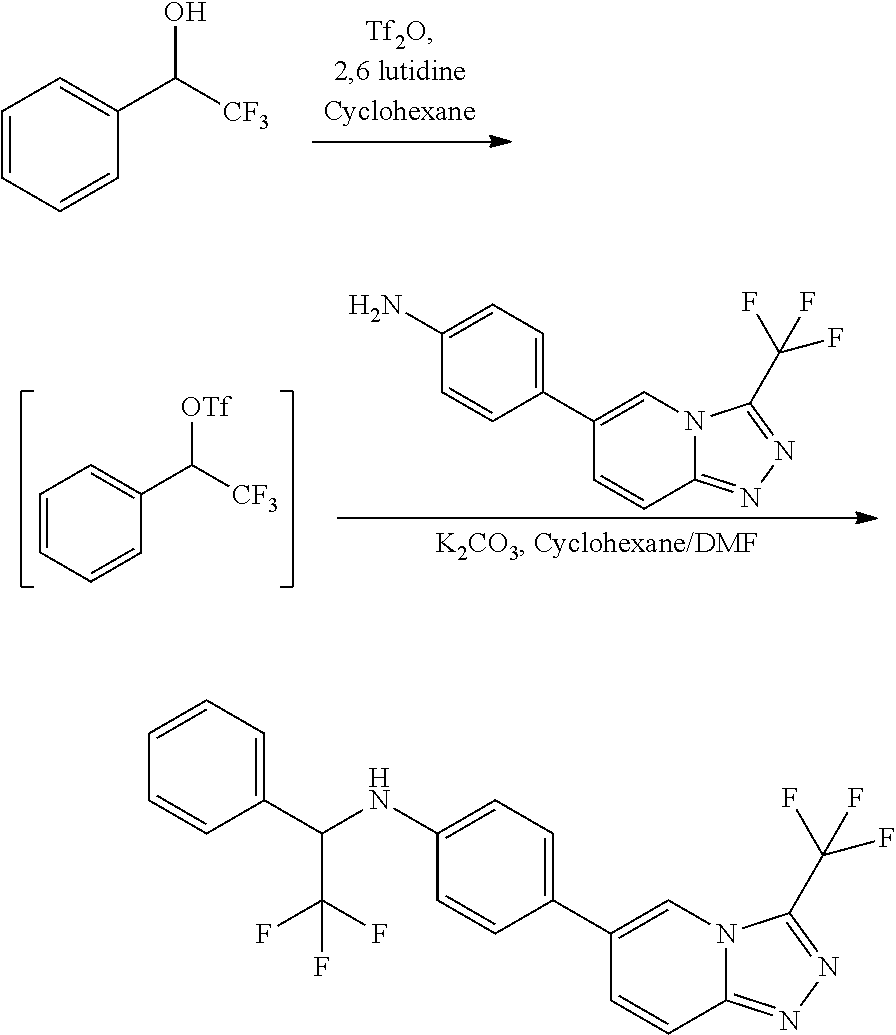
C1=CC=CC(C([CF3])O)=C1.C1=CC=CC(C([CF3])[OTf])=C1.C1(N)=CC=C(C2=CN3C(=NN=C3C(F)(F)F)C=C2)C=C1.C1(NC(C2=CC=CC=C2)C(F)(F)F)=CC=C(C2=CN3C(=NN=C3C(F)(F)F)C=C2)C=C1
